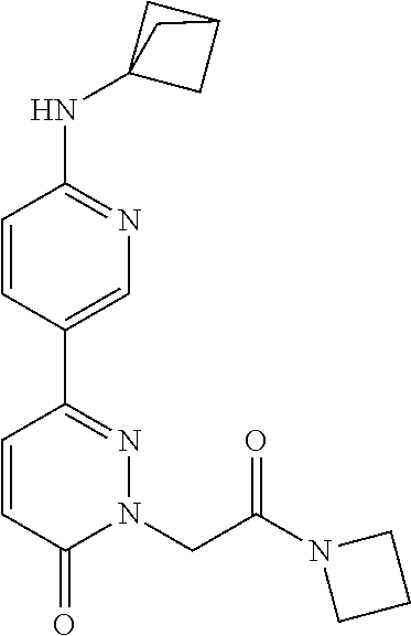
C1=CC(C2=NN(CC(N3CCC3)=O)C(=O)C=C2)=CN=C1NC12CC(C1)C2
